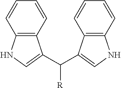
C1=CC2=C(C=C1)C(C([R])C1=CNC3=C1C=CC=C3)=CN2
